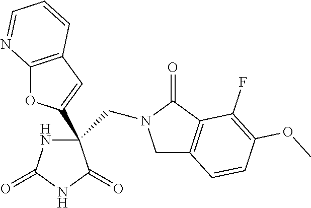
C1C2=C(C(=O)N1CC1(C3=CC4=C(O3)N=CC=C4)NC(=O)NC1=O)C(F)=C(OC)C=C2
